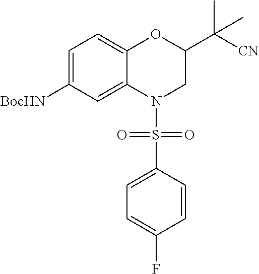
C1=C([BocHN])C=C2C(=C1)OC(C([CN])(C)C)CN2S(C1=CC=C(F)C=C1)(=O)=O
